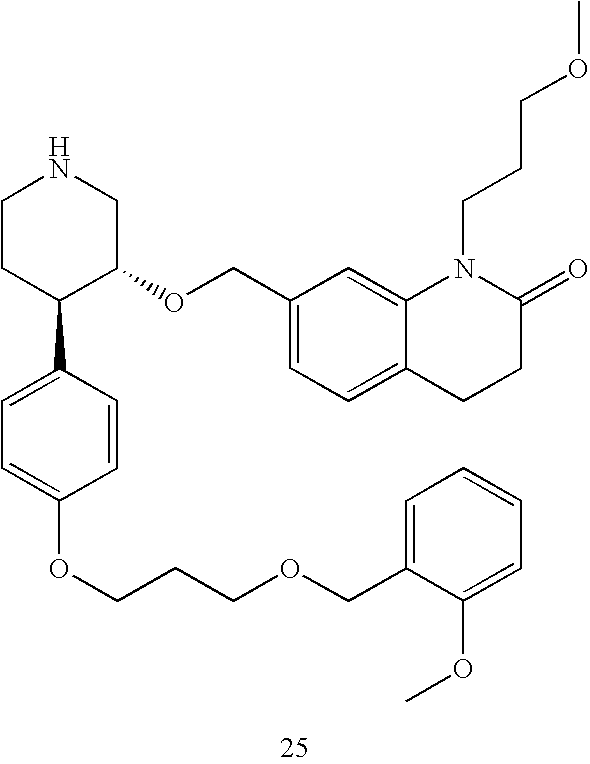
C1CC(C2=CC=C(OCCCOCC3=CC=CC=C3OC)C=C2)C(OCC2=CC=C3C(=C2)N(CCCOC)C(=O)CC3)CN1
